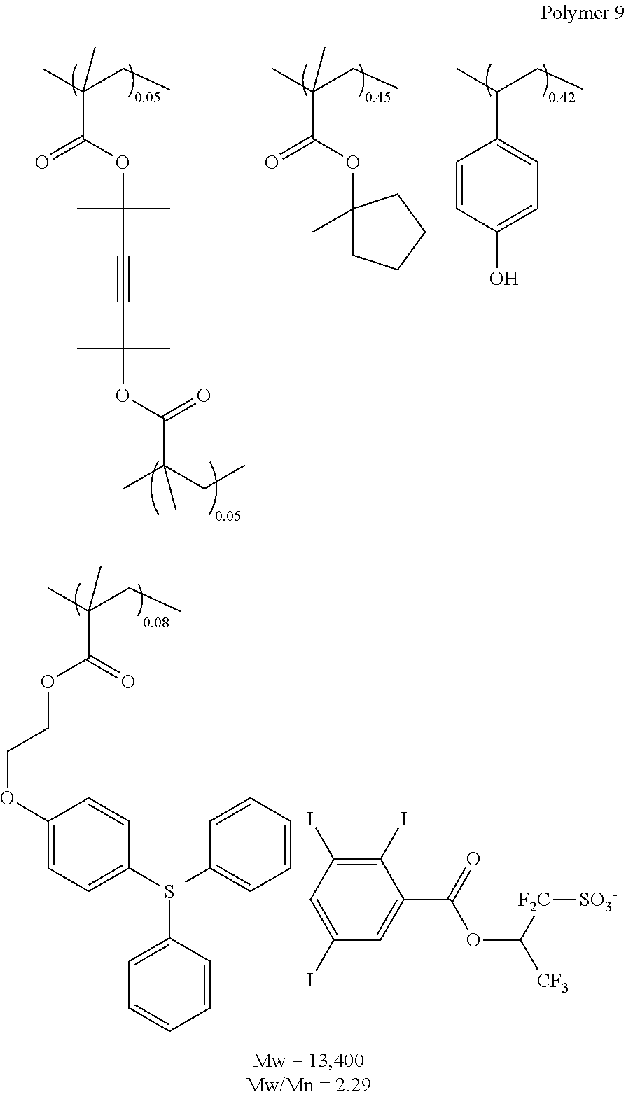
C1(C(C)CC)=CC=C(O)C=C1.C(C(C)(CC)C)(OC1(C)CCCC1)=O.C(C(C)(CC)C)(OC(C#CC(OC(C(CC)(C)C)=O)(C)C)(C)C)=O.C(C(C)(CC)C)(=O)OCCOC1=CC=C([S+](C2=CC=CC=C2)C2=CC=CC=C2)C=C1.C1(I)=C(I)C=C(I)C=C1C(=O)OC([F2C][SO3-])[CF3]
